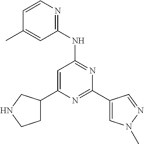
N1=C(C2=CN(C)N=C2)N=C(NC2=NC=CC(C)=C2)C=C1C1CCNC1
